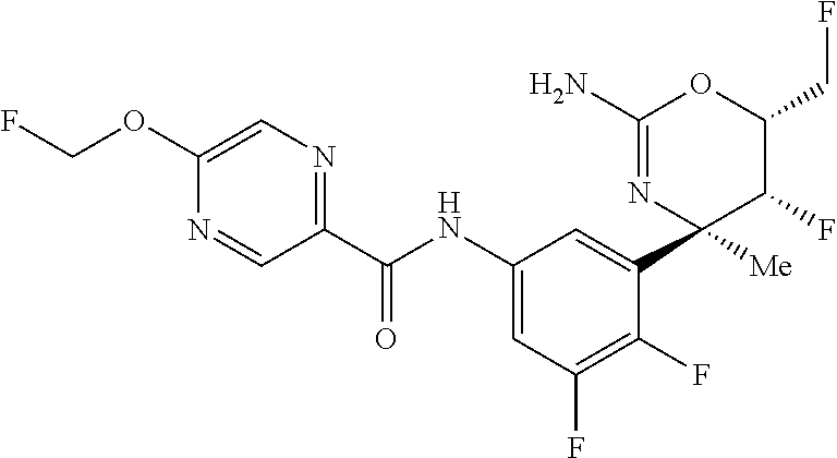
C1(C(NC2=CC(F)=C(F)C(C3([Me])N=C(N)OC(CF)C3F)=C2)=O)=NC=C(OCF)N=C1
